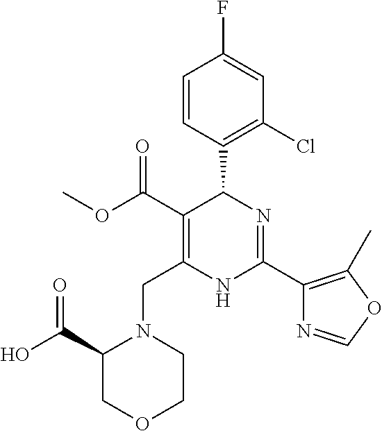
C1=CC(C2C(C(=O)OC)=C(CN3C(C(O)=O)COCC3)NC(C3=C(C)OC=N3)=N2)=C(Cl)C=C1F
